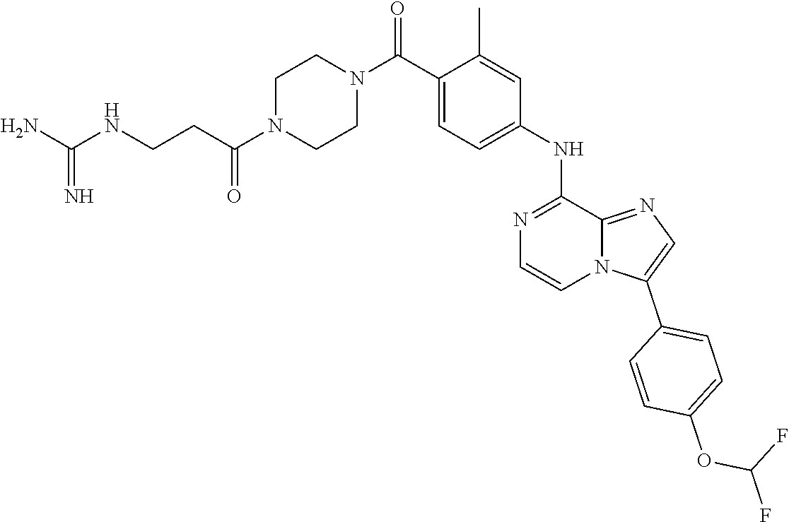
C1=C(C2=CN=C3N2C=CN=C3NC2=CC=C(C(N3CCN(C(CCNC(N)=N)=O)CC3)=O)C(C)=C2)C=CC(OC(F)F)=C1
